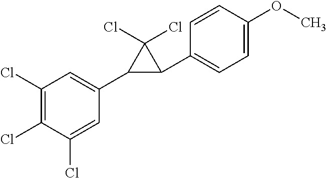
C1(Cl)=C(Cl)C(Cl)=CC(C2C(C3=CC=C(OC)C=C3)C2(Cl)Cl)=C1
